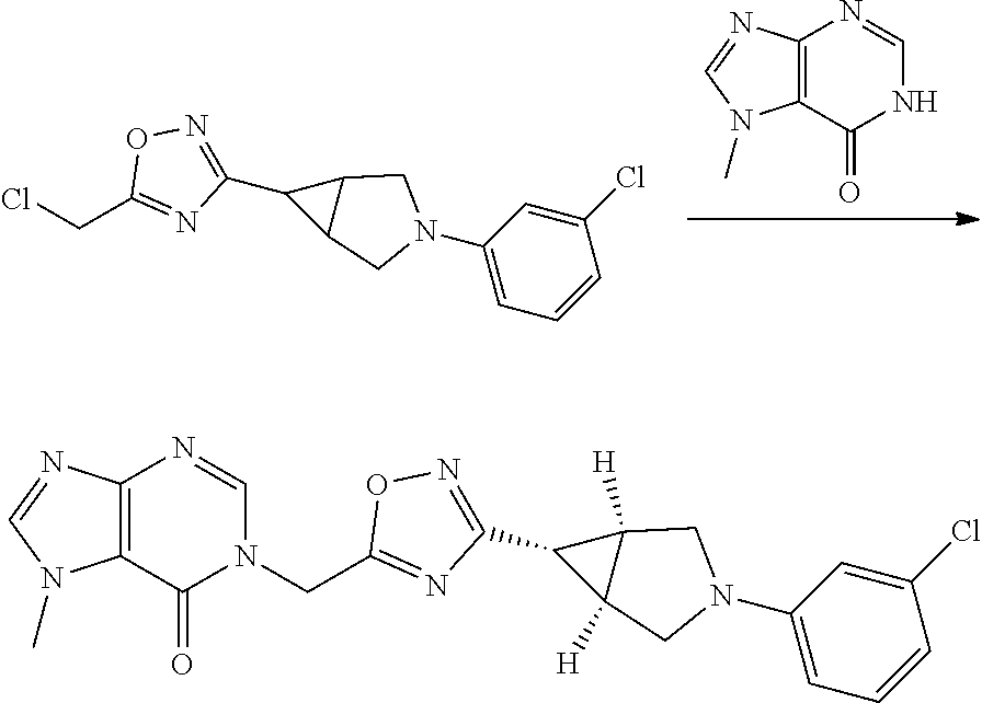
N1C=NC2=C(C1=O)N(C)C=N2.C12C(C3=NOC(CCl)=N3)C1CN(C1=CC=CC(Cl)=C1)C2.C12([H])C(C3=NOC(CN4C(=O)C5=C(N=CN5C)N=C4)=N3)C1([H])CN(C1=CC=CC(Cl)=C1)C2
